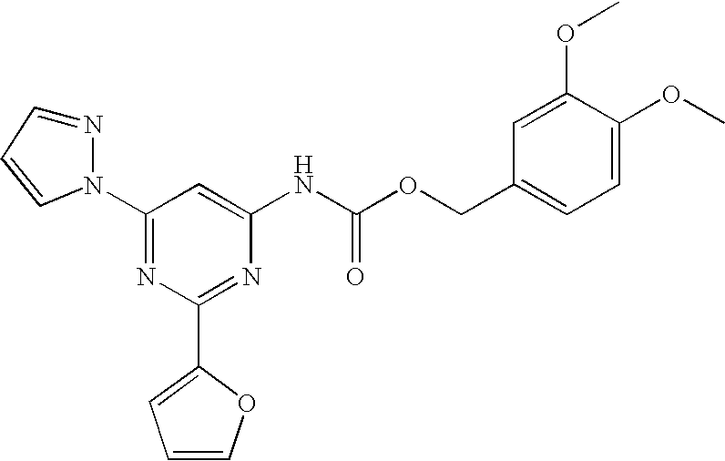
C1(N2N=CC=C2)=NC(C2=CC=CO2)=NC(NC(OCC2=CC=C(OC)C(OC)=C2)=O)=C1
